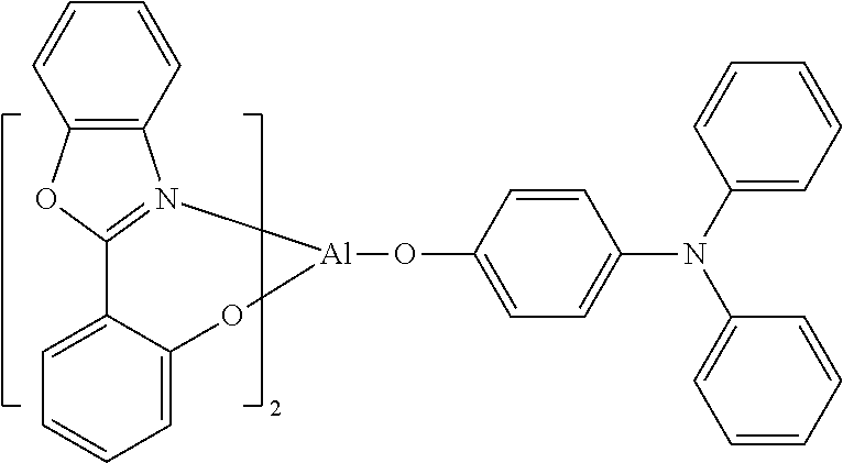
C1(N(C2=CC=CC=C2)C2=CC=CC=C2)=CC=C(O[Al]2N3=C(OC4=C3C=CC=C4)C3=CC=CC=C3O2)C=C1
